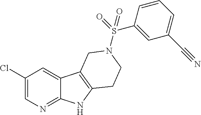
C1(Cl)=CN=C2C(=C1)C1=C(N2)CCN(S(C2=CC(C#N)=CC=C2)(=O)=O)C1
